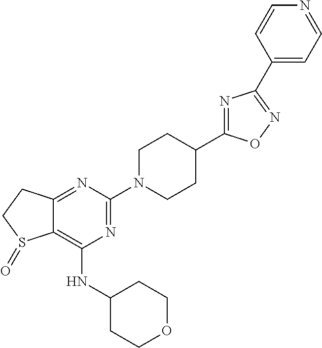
C12=NC(N3CCC(C4=NC(C5=CC=NC=C5)=NO4)CC3)=NC(NC3CCOCC3)=C1S(=O)CC2
